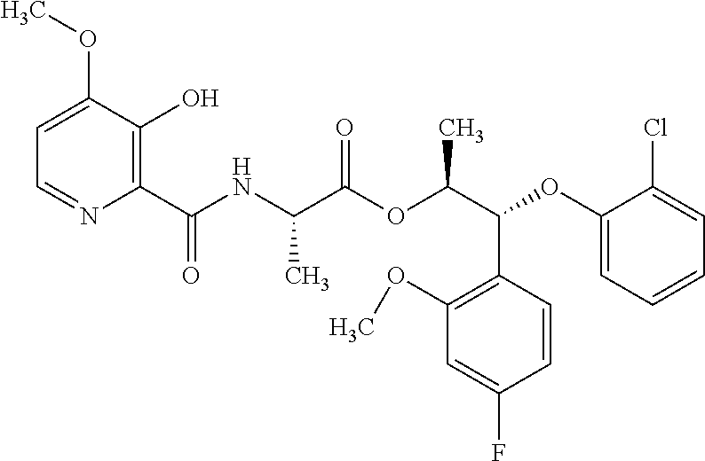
C1=C(OC)C(O)=C(C(NC(C(OC(C(OC2=CC=CC=C2Cl)C2=C(OC)C=C(F)C=C2)C)=O)C)=O)N=C1
